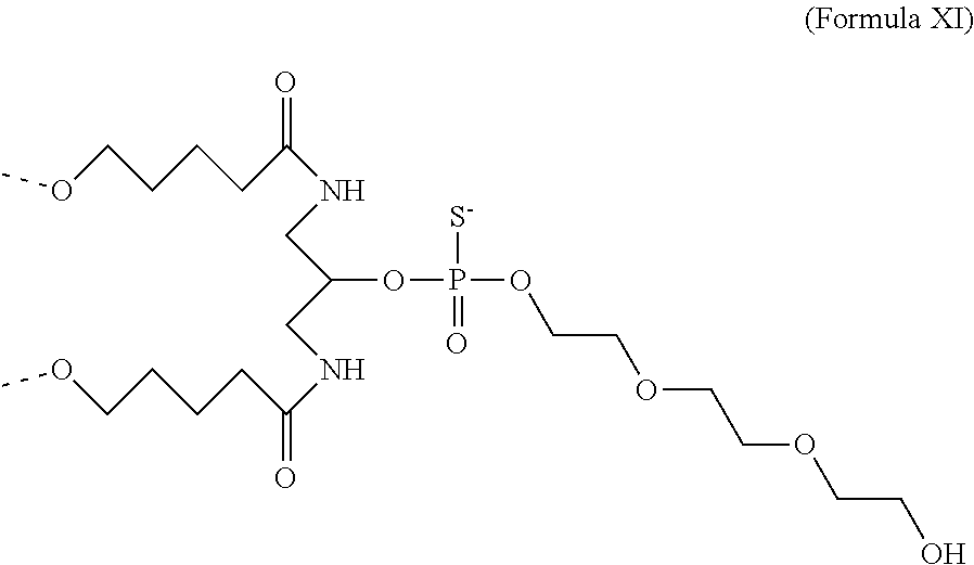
O(CCCCC(NCC(CNC(CCCCOC)=O)OP([S-])(=O)OCCOCCOCCO)=O)C
